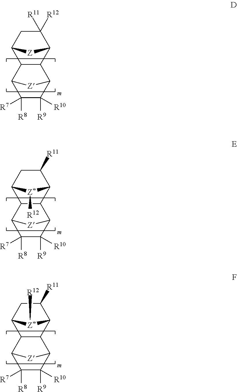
C12C(C3C([R12])([R11])CC1[Z]3)C1C([R9])([R10])C([R8])([R7])C2[Z]1.C12C(C3C([R11])CC1[Z*]3[R12])C1C([R9])([R10])C([R8])([R7])C2[Z]1.C12C(C3C([R11])CC1[Z*]3[R12])C1C([R9])([R10])C([R8])([R7])C2[Z]1
